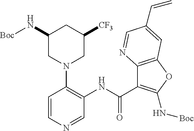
C1(NC(C2=C(N[Boc])OC3=C2N=CC(C=C)=C3)=O)=C(N2CC(N[Boc])CC([CF3])C2)C=CN=C1
